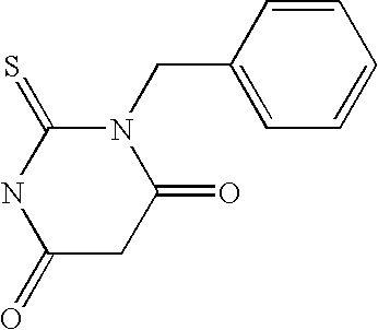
N1(CC2=CC=CC=C2)C(=S)NC(=O)CC1=O
